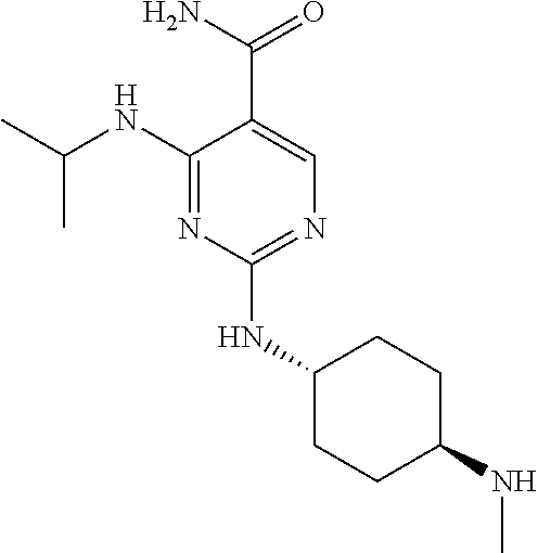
C1(NC(C)C)=NC(NC2CCC(NC)CC2)=NC=C1C(N)=O
